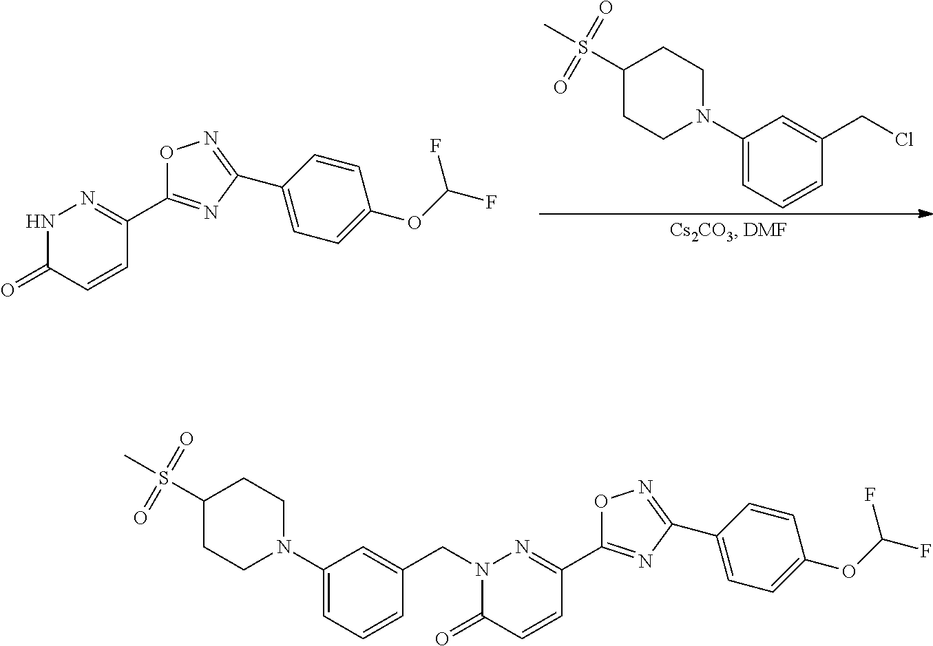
C1(S(C)(=O)=O)CCN(C2=CC=CC(CCl)=C2)CC1.N1C(=O)C=CC(C2=NC(C3=CC=C(OC(F)F)C=C3)=NO2)=N1.C1(=O)C=CC(C2=NC(C3=CC=C(OC(F)F)C=C3)=NO2)=NN1CC1=CC(N2CCC(S(C)(=O)=O)CC2)=CC=C1
